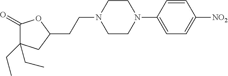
C1(=O)C(CC)(CC)CC(CCN2CCN(C3=CC=C([NO2])C=C3)CC2)O1
